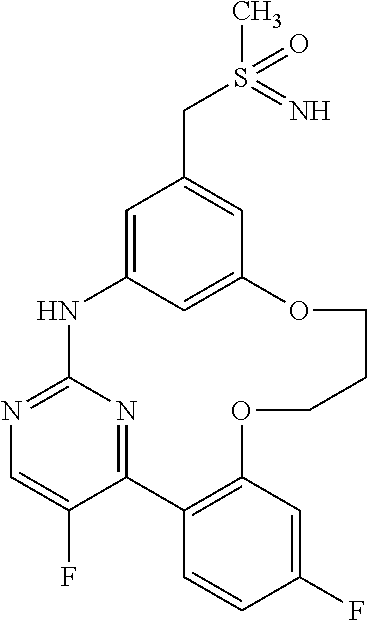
C1=C2C=C(C=C1CS(=N)(C)=O)OCCCOC1=C(C3=NC(=NC=C3F)N2)C=CC(F)=C1
